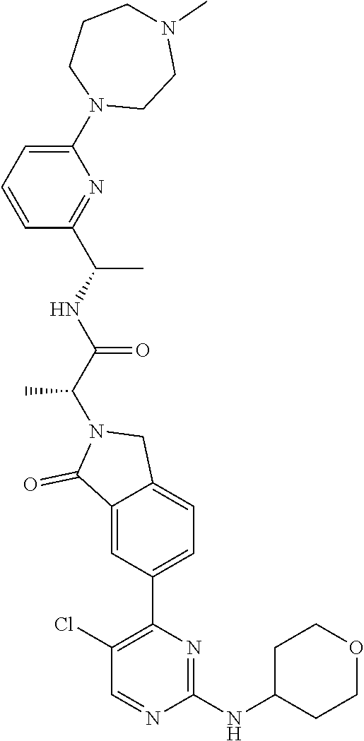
C12=CC(C3=C(Cl)C=NC(NC4CCOCC4)=N3)=CC=C1CN(C(C(=O)NC(C)C1=NC(N3CCN(C)CCC3)=CC=C1)C)C2=O
